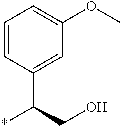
C1=CC(C(CO)*)=CC(OC)=C1
